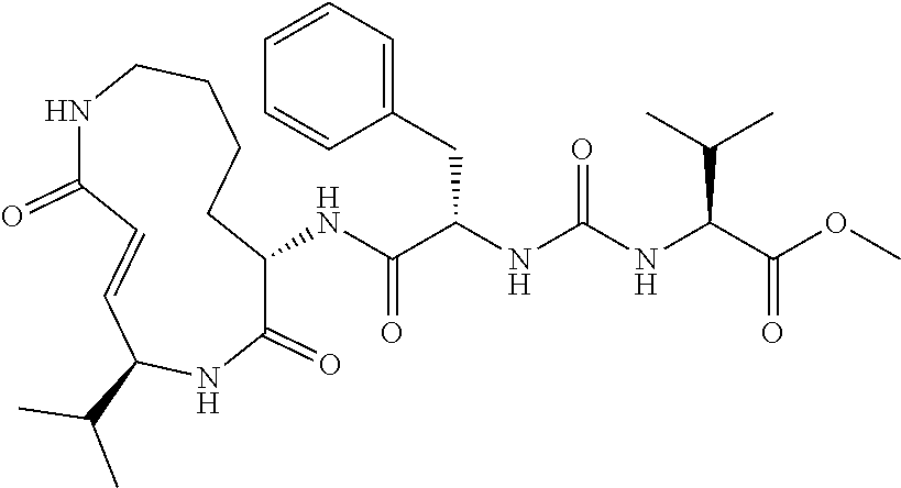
COC(C(NC(NC(C(NC1C(=O)NC(C(C)C)C=CC(=O)NCCCC1)=O)CC1=CC=CC=C1)=O)C(C)C)=O
